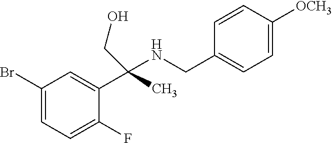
C1(Br)=CC=C(F)C(C(C)(NCC2=CC=C([OCH3])C=C2)CO)=C1
